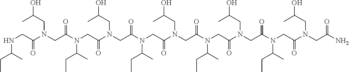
N(CC(N(CC(N(CC(N(CC(N(CC(N(CC(N(CC(N(CC(N(CC(N(CC(N)=O)CC(C)O)=O)C(CC)C)=O)CC(C)O)=O)C(C)CC)=O)CC(O)C)=O)C(CC)C)=O)CC(C)O)=O)C(CC)C)=O)CC(C)O)=O)C(CC)C
